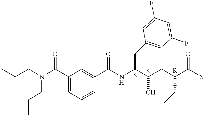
CCCN(C(C1=CC=CC(C(NC(C(CC(C([X])=O)CC)O)CC2=CC(F)=CC(F)=C2)=O)=C1)=O)CCC
